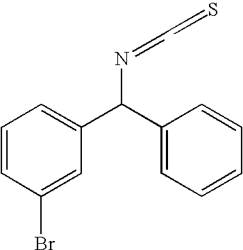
C(C1=CC=CC(Br)=C1)(C1=CC=CC=C1)N=CC=S
